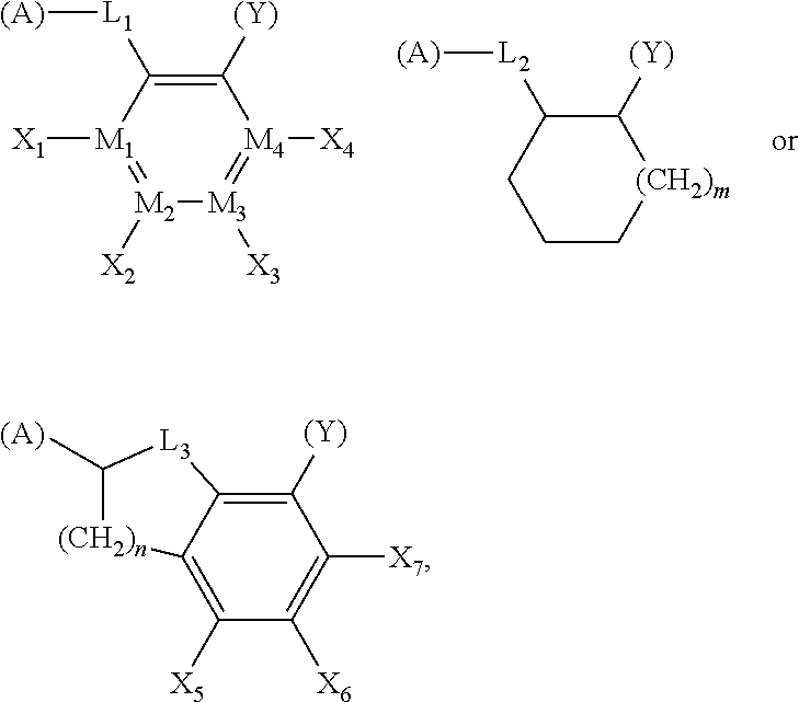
[M1]1([X1])=[M2]([X2])[M3]([X3])=[M4]([X4])C([(Y)])=C1[L1][(A)].C1CC[(CH2)m]C([(Y)])C1[L2][(A)].C12=C([X5])C([X6])=C([X7])C([(Y)])=C1[L3]C([(A)])[(CH2)n]2
